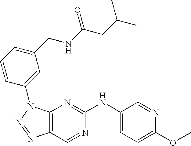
C12=C(N(C3=CC(CNC(CC(C)C)=O)=CC=C3)N=N1)N=C(NC1=CC=C(OC)N=C1)N=C2
